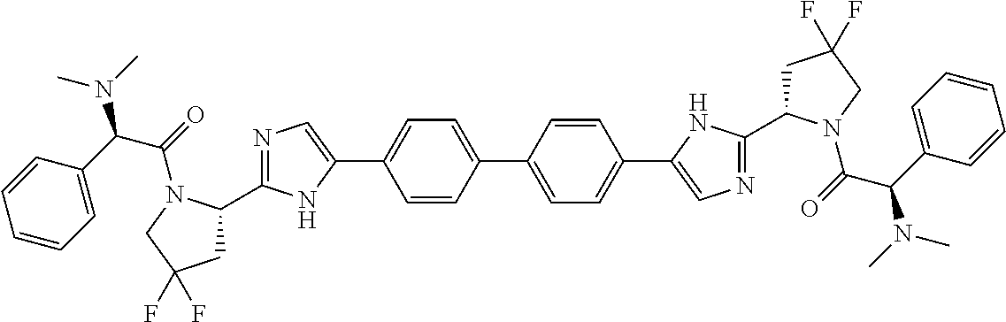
C1(C2=NC=C(C3=CC=C(C4=CC=C(C5=CN=C(C6CC(F)(F)CN6C(C(N(C)C)C6=CC=CC=C6)=O)N5)C=C4)C=C3)N2)CC(F)(F)CN1C(=O)C(C1=CC=CC=C1)N(C)C
